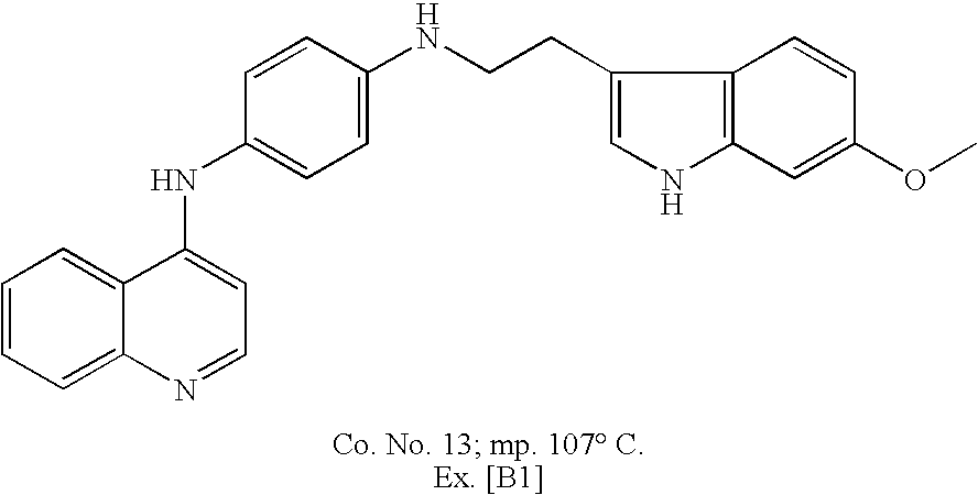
C12=CC=CC=C1N=CC=C2NC1=CC=C(NCCC2=CNC3=C2C=CC(OC)=C3)C=C1
